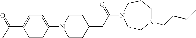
C1=CC(N2CCC(CC(=O)N3CCCN(CCCC)CC3)CC2)=CC=C1C(C)=O
